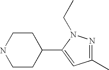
C1CC(C2=CC(C)=NN2CC)CCN1
